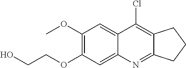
C1(OC)=C(OCCO)C=C2C(=C1)C(Cl)=C1C(=N2)CCC1
